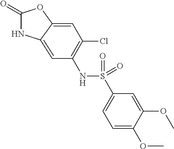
C1(=O)NC2=CC(NS(C3=CC=C(OC)C(OC)=C3)(=O)=O)=C(Cl)C=C2O1
